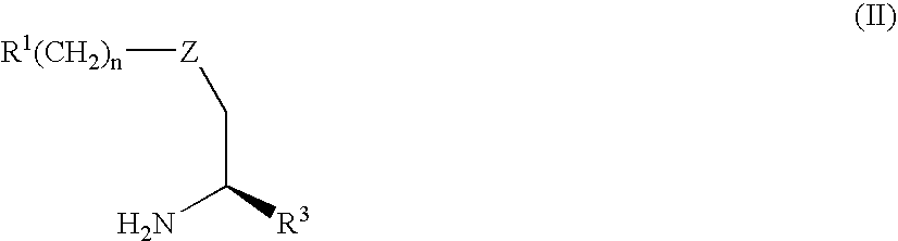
[R1(CH2)n][Z]CC([R3])N
